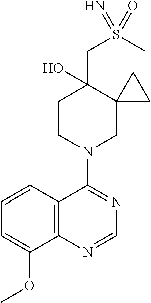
C12=C(N=CN=C1N1CC3(C(CS(C)(=O)=N)(O)CC1)CC3)C(OC)=CC=C2
